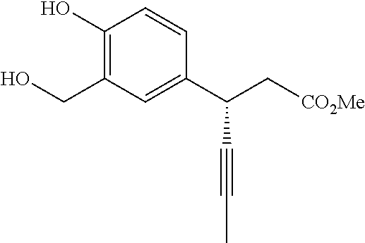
C1(O)=C(CO)C=C(C(C[CO2Me])C#CC)C=C1
